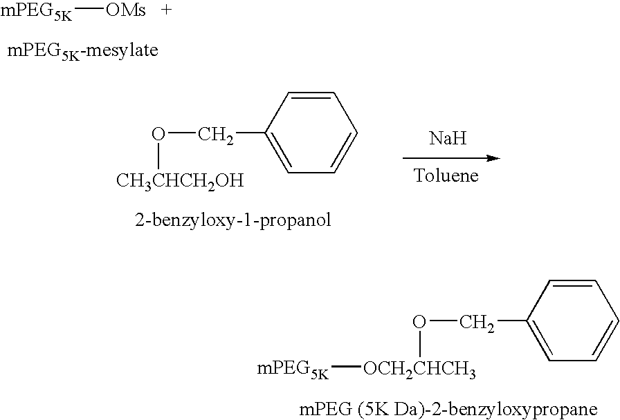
[mPEG5K][OMs   +].[mPEG5K-mesylate].[CH3CHCH2OH]OCC1=CC=CC=C1.[Na].[OCH2CHCH3](OCC1=CC=CC=C1)[mPEG5K]
